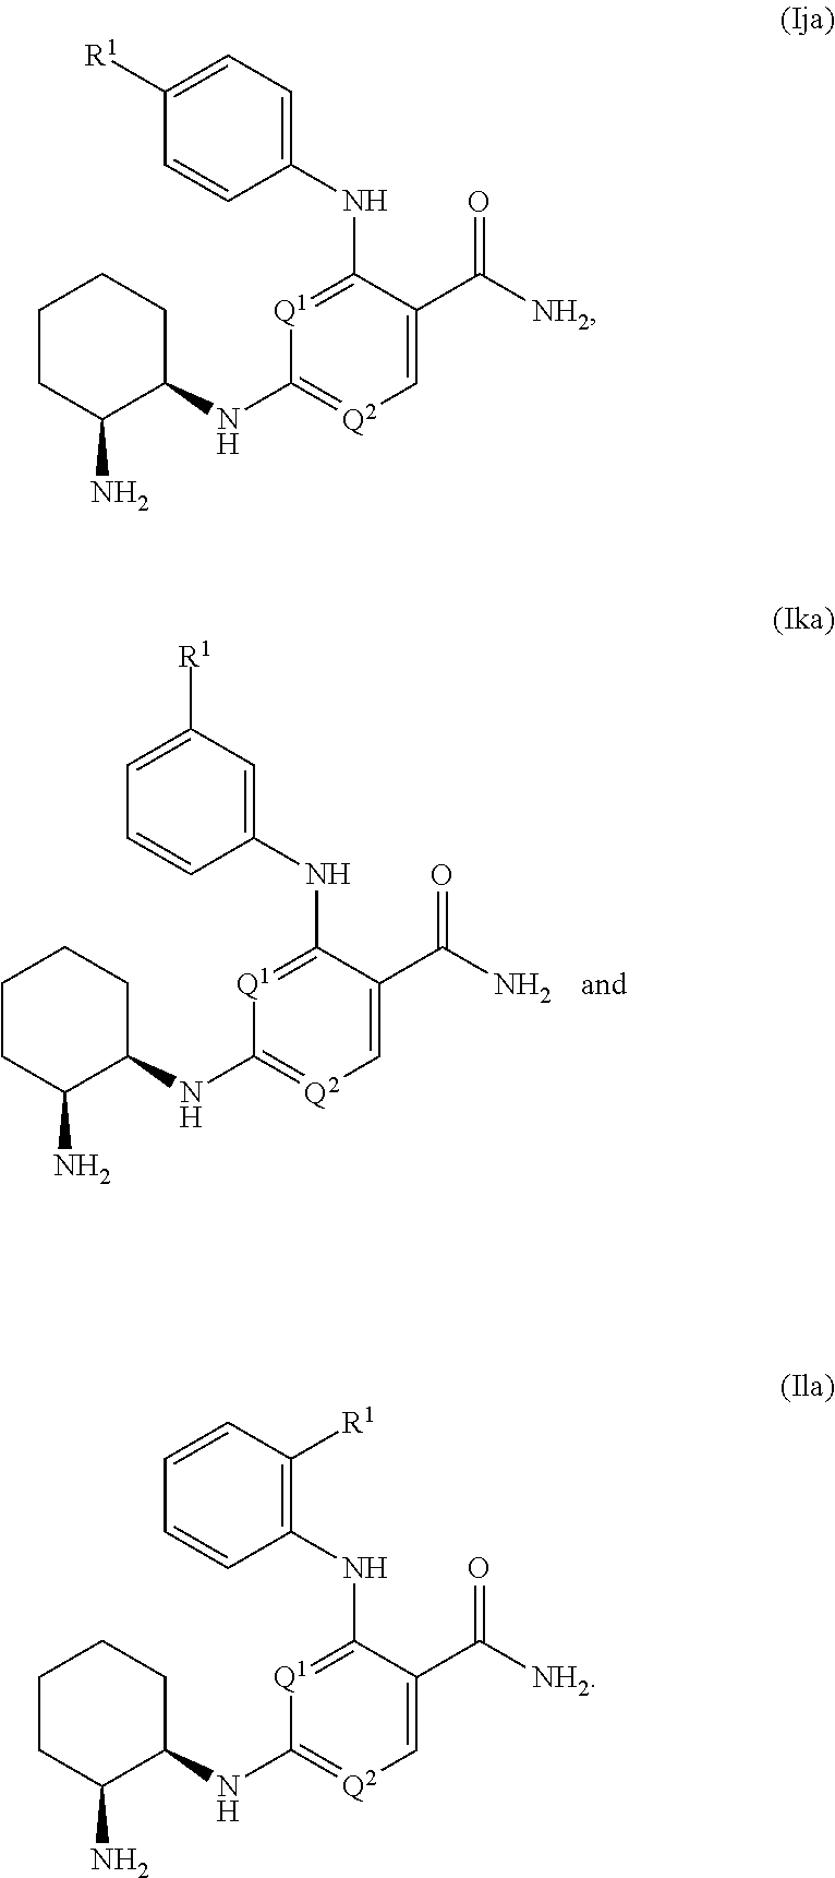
C1=C(C([NH2])=O)C(NC2=CC=C([R1])C=C2)=[Q1]C(NC2CCCCC2N)=[Q2]1.C1=C(C([NH2])=O)C(NC2=C([R1])C=CC=C2)=[Q1]C(NC2CCCCC2N)=[Q2]1.C1=C(C(N)=O)C(NC2=CC([R1])=CC=C2)=[Q1]C(NC2CCCCC2N)=[Q2]1
